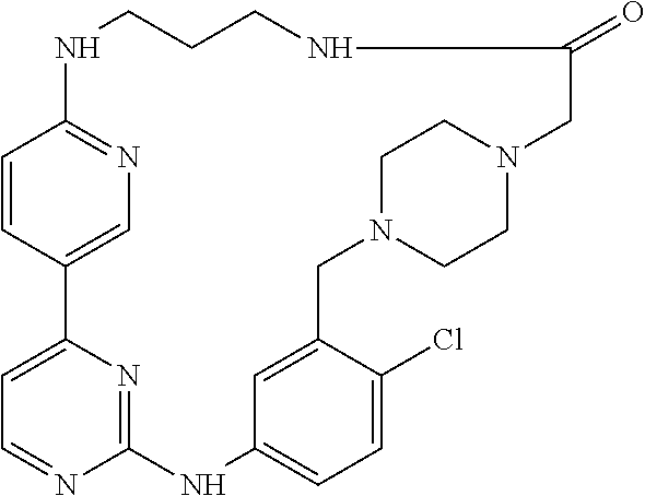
C1=CC2=CN=C1NCCCNC(=O)CN1CCN(CC3=CC(=CC=C3Cl)NC3=NC2=CC=N3)CC1
